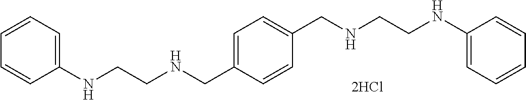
C1=CC(CNCCNC2=CC=CC=C2)=CC=C1CNCCNC1=CC=CC=C1
